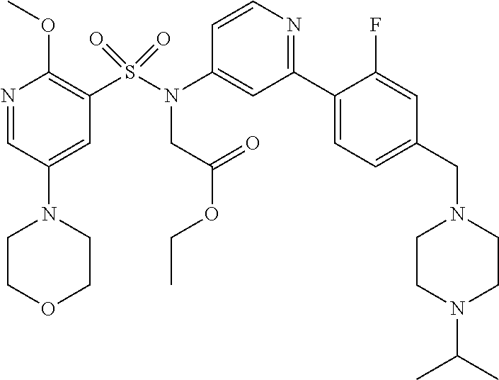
N1=CC(N2CCOCC2)=CC(S(=O)(=O)N(C2=CC(C3=CC=C(CN4CCN(C(C)C)CC4)C=C3F)=NC=C2)CC(OCC)=O)=C1OC
